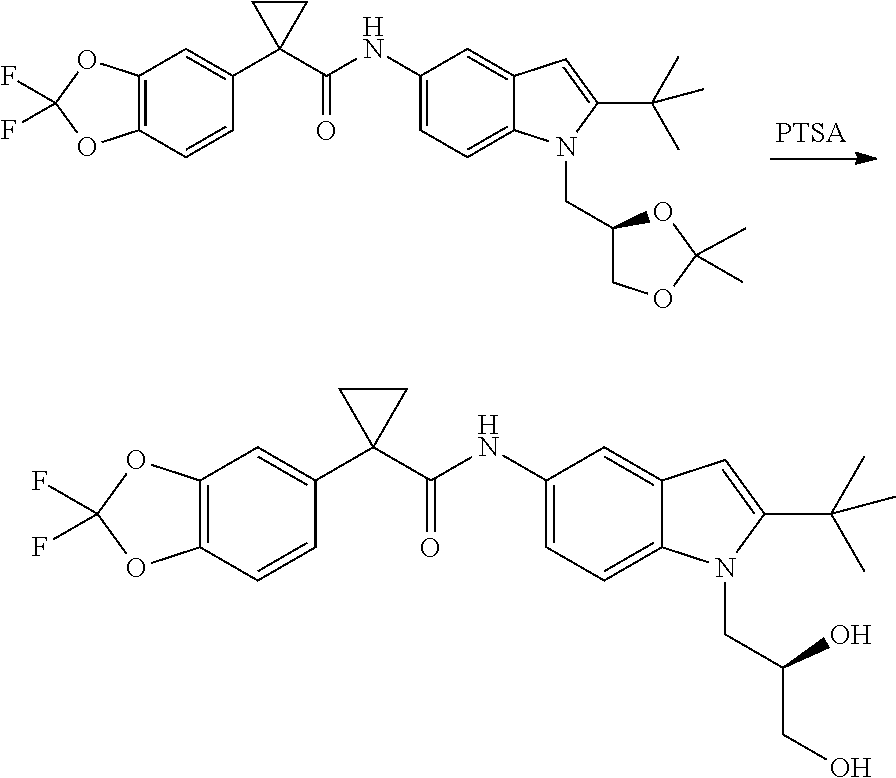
C12=C(C=CC(C3(C(NC4=CC=C5C(=C4)C=C(C(C)(C)C)N5CC4COC(C)(C)O4)=O)CC3)=C1)OC(F)(F)O2.C12=C(C=CC(C3(C(NC4=CC=C5C(=C4)C=C(C(C)(C)C)N5CC(O)CO)=O)CC3)=C1)OC(F)(F)O2
